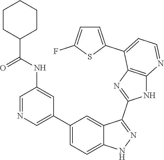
C1=NC=C(C2=CC=C3C(=C2)C(C2=NC4=C(N2)N=CC=C4C2=CC=C(F)S2)=NN3)C=C1NC(=O)C1CCCCC1
